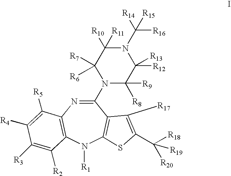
C1(N2C([R9])([R8])C([R12])([R13])N(C([R16])([R14])[R15])C([R10])([R11])C2([R6])[R7])=NC2=C(N([R1])C3=C1C([R17])=C(C([R18])([R20])[R19])S3)C([R2])=C([R3])C([R4])=C2[R5]
